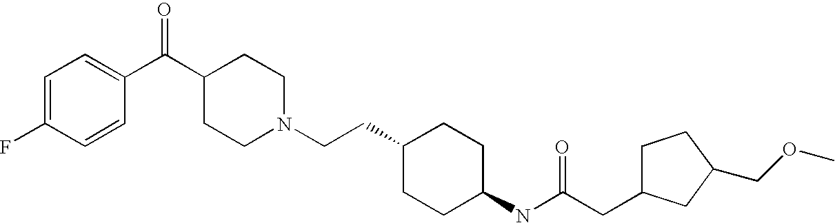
C1(C(C2=CC=C(F)C=C2)=O)CCN(CCC2CCC(NC(CC3CCC(COC)C3)=O)CC2)CC1
